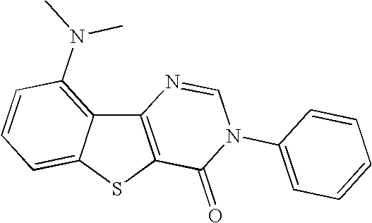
C12=C(SC3=CC=CC(N(C)C)=C13)C(=O)N(C1=CC=CC=C1)C=N2
